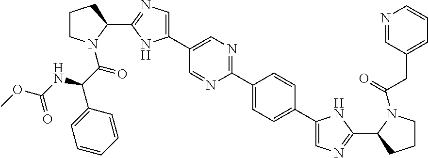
C1(C2CCCN2C(C(C2=CC=CC=C2)NC(OC)=O)=O)=NC=C(C2=CN=C(C3=CC=C(C4=CN=C(C5CCCN5C(=O)CC5=CC=CN=C5)N4)C=C3)N=C2)N1
